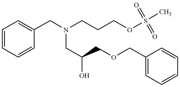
C1=CC=CC(CN(CCCOS(C)(=O)=O)CC(O)COCC2=CC=CC=C2)=C1
